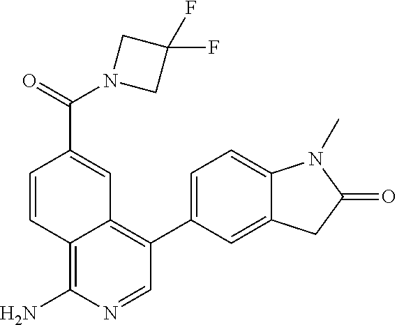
C12=C(N)N=CC(C3=CC=C4C(=C3)CC(=O)N4C)=C1C=C(C(N1CC(F)(F)C1)=O)C=C2
